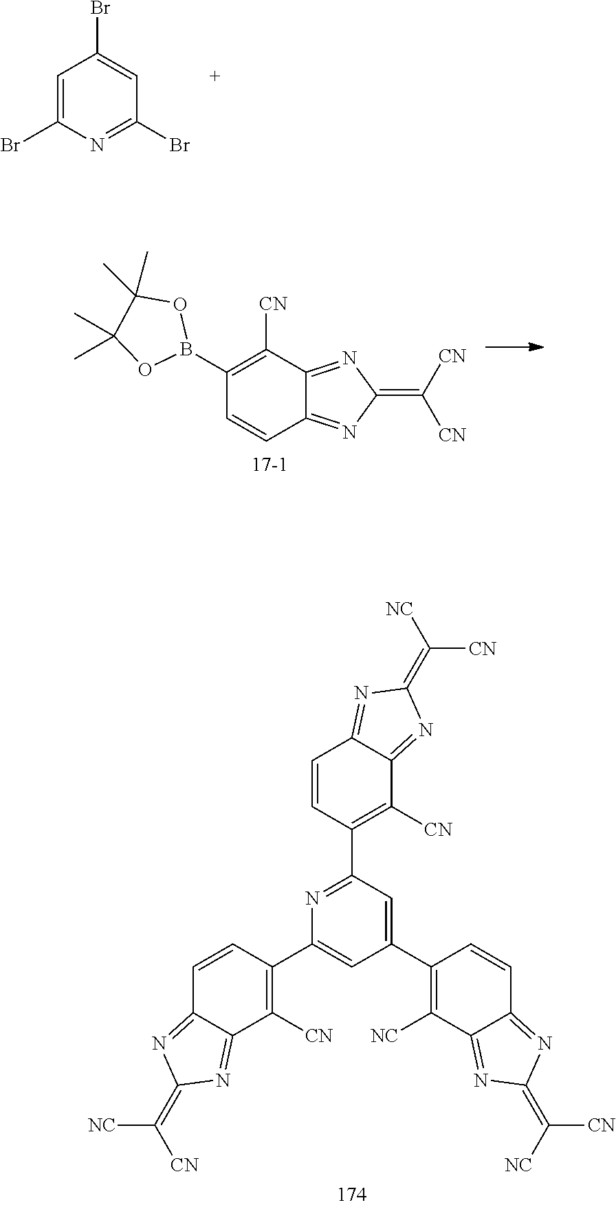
BrC1=CC(Br)=NC(Br)=C1.[CN]C1=C(B2OC(C)(C)C(C)(C)O2)C=CC2=NC(=C([CN])[CN])N=C12.C1=C(C2=C([NC])C3=NC(=C([CN])[NC])N=C3C=C2)C=C(C2=C([CN])C3=NC(=C([NC])[CN])N=C3C=C2)N=C1C1=C([CN])C2=NC(=C([CN])[NC])N=C2C=C1
